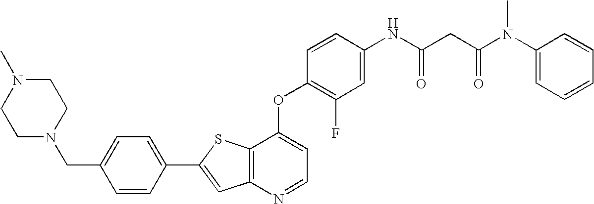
C12=C(SC(C3=CC=C(CN4CCN(C)CC4)C=C3)=C1)C(OC1=C(F)C=C(NC(CC(N(C3=CC=CC=C3)C)=O)=O)C=C1)=CC=N2
